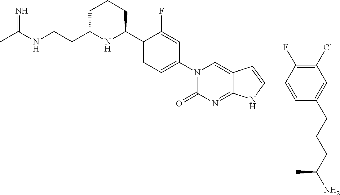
CC(NCCC1NC(C2=CC=C(N3C(=O)N=C4C(=C3)C=C(C3=CC(CCCC(N)C)=CC(Cl)=C3F)N4)C=C2F)CCC1)=N
